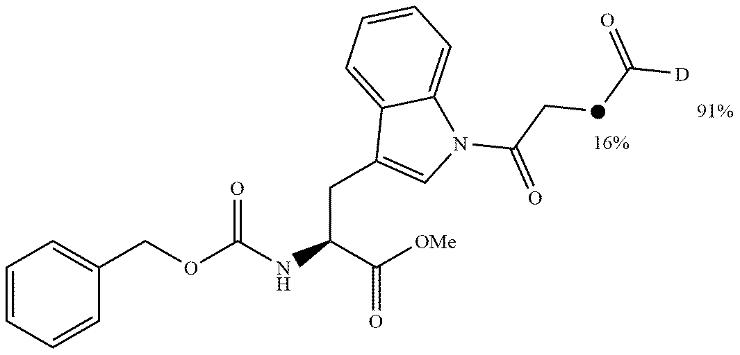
C1=CC=CC(COC(NC(C([OMe])=O)CC2=CN(C(C[d]C([D])=O)=O)C3=CC=CC=C23)=O)=C1
